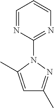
C1=NC(N2C(C)=CC(C)=N2)=NC=C1
